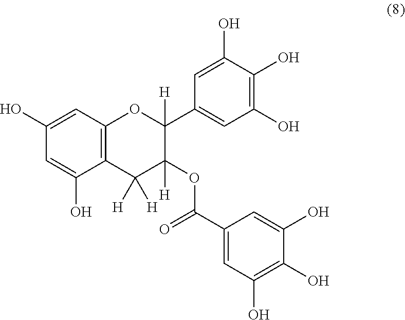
C12=C(C=C(O)C=C1O)OC(C1=CC(O)=C(O)C(O)=C1)([H])C(OC(C1=CC(O)=C(O)C(O)=C1)=O)([H])C2([H])[H]
